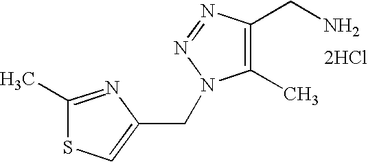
C1(C)=NC(CN2C(C)=C(CN)N=N2)=CS1.[2HCl]
